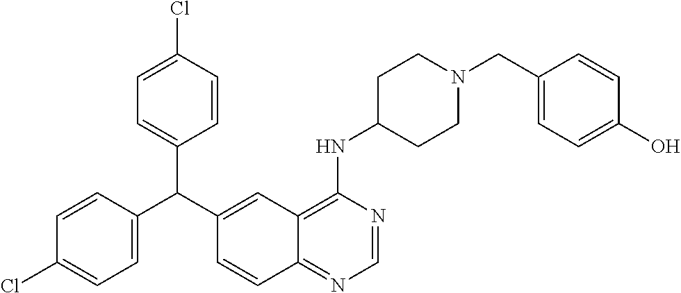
C1=CC(C(C2=CC3=C(NC4CCN(CC5=CC=C(O)C=C5)CC4)N=CN=C3C=C2)C2=CC=C(Cl)C=C2)=CC=C1Cl
